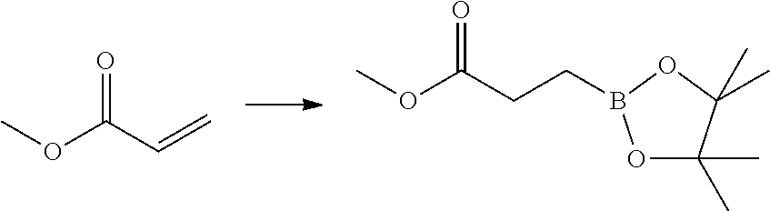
COC(C=C)=O.COC(CCB1OC(C)(C)C(C)(C)O1)=O
